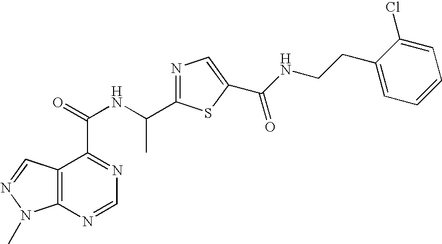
C12=C(N=CN=C1C(=O)NC(C1=NC=C(C(NCCC3=CC=CC=C3Cl)=O)S1)C)N(C)N=C2
